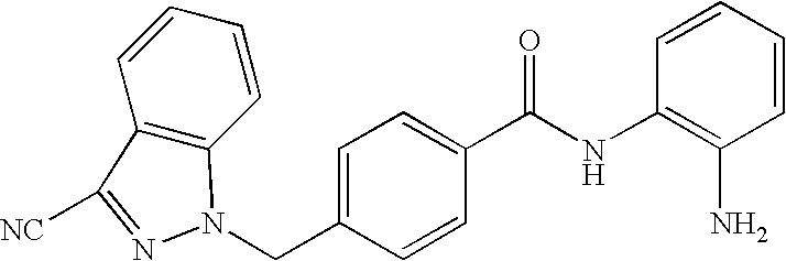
C12=C(C=CC=C1)N(CC1=CC=C(C(NC3=C(N)C=CC=C3)=O)C=C1)N=C2[NC]
